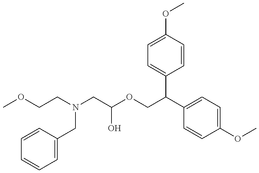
COCCN(CC(OCC(C1=CC=C(OC)C=C1)C1=CC=C(OC)C=C1)O)CC1=CC=CC=C1
